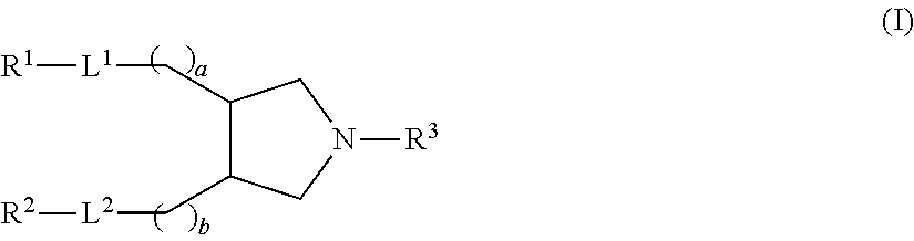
C1(C[L1][R1])C(C[L2][R2])CN([R3])C1
